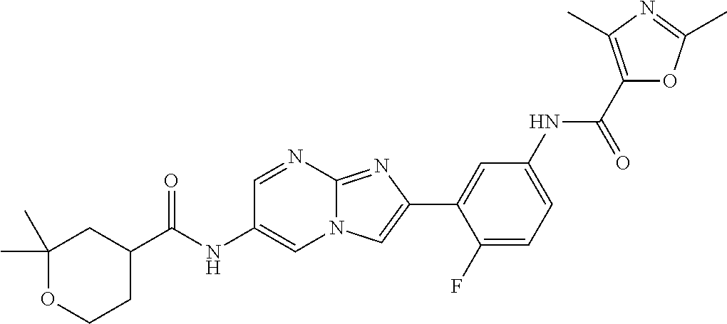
C1=NC2=NC(C3=CC(NC(C4=C(C)N=C(C)O4)=O)=CC=C3F)=CN2C=C1NC(=O)C1CC(C)(C)OCC1
